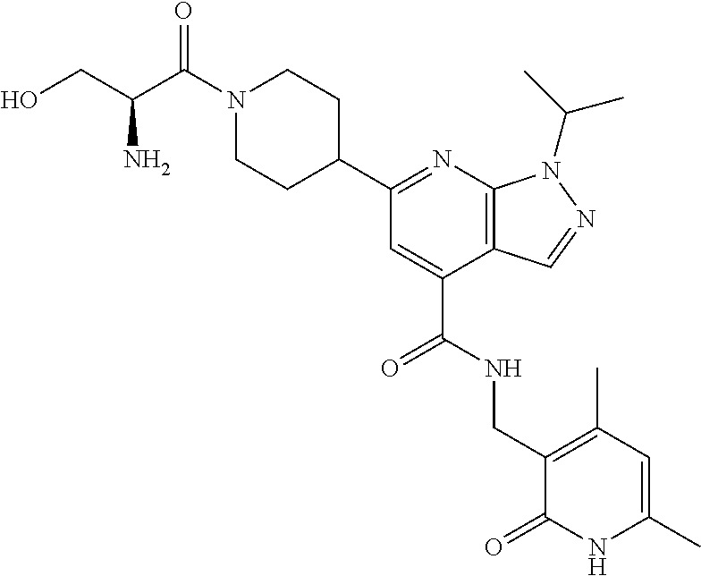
C1N(C(C(CO)N)=O)CCC(C2=NC3=C(C(C(=O)NCC4=C(C)C=C(C)NC4=O)=C2)C=NN3C(C)C)C1
